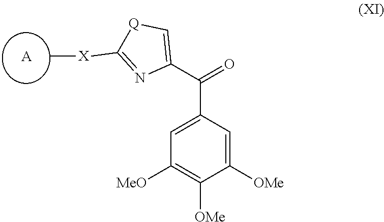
C1=C(C(C2=C[Q]C([X]C)=N2)=O)C=C([OMe])C([OMe])=C1[MeO].[A]
